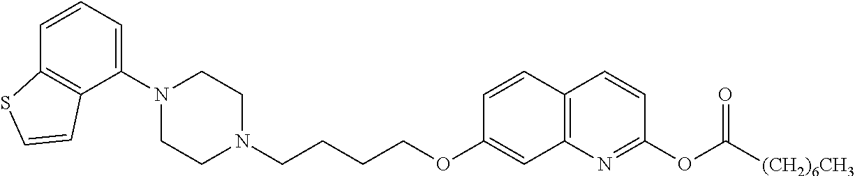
C1N(C2=CC=CC3=C2C=CS3)CCN(CCCCOC2=CC3=C(C=C2)C=CC(OC([(CH2)6CH3])=O)=N3)C1
